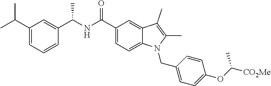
C1=C(C(NC(C2=CC(C(C)C)=CC=C2)C)=O)C=C2C(=C1)N(CC1=CC=C(OC(C)[CO2Me])C=C1)C(C)=C2C
